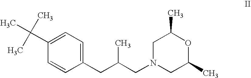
C1(CC(CN2CC(C)OC(C)C2)C)=CC=C(C(C)(C)C)C=C1
